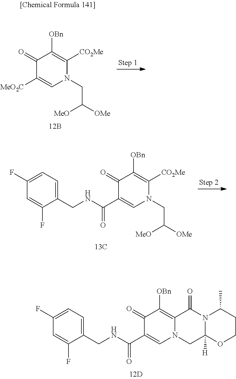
C1(=O)C(C(=O)NCC2=CC=C(F)C=C2F)=CN2C(=C1[OBn])C(=O)N1C([H])(C2)OCCC1C.C1(=O)C([MeO2C])=CN(CC([MeO])[OMe])C([CO2Me])=C1[OBn].C1(=O)C(C(NCC2=CC=C(F)C=C2F)=O)=CN(CC([MeO])[OMe])C([CO2Me])=C1[OBn]
